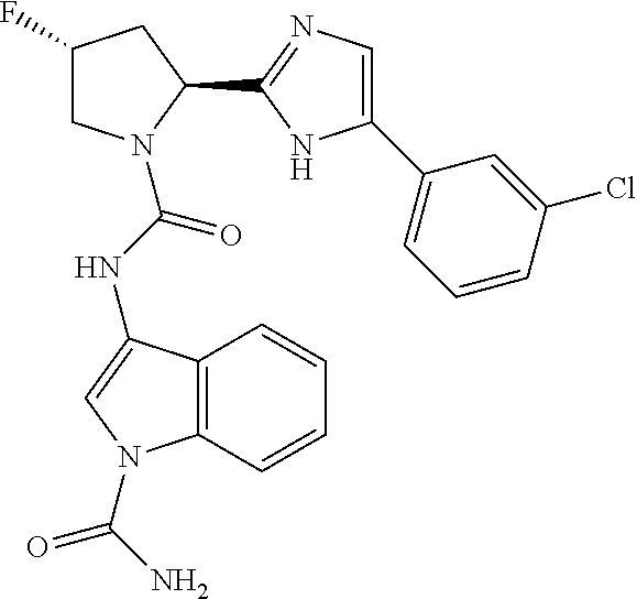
C1(F)CN(C(NC2=CN(C(N)=O)C3=C2C=CC=C3)=O)C(C2=NC=C(C3=CC=CC(Cl)=C3)N2)C1
